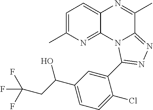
C1=C(C)N=C2C(=C1)N=C(C)C1=NN=C(C3=CC(C(CC(F)(F)F)O)=CC=C3Cl)N21
